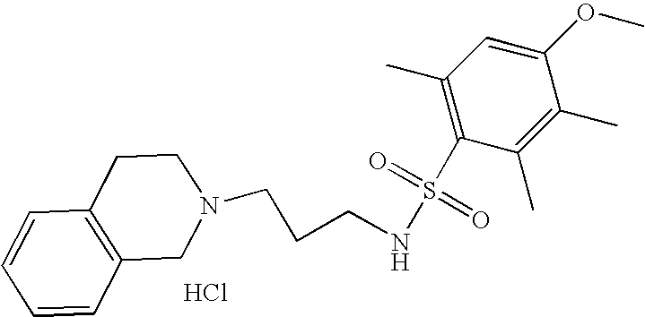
Cl.C(CCNS(=O)(=O)C1=C(C)C=C(OC)C(C)=C1C)N1CC2=C(C=CC=C2)CC1
